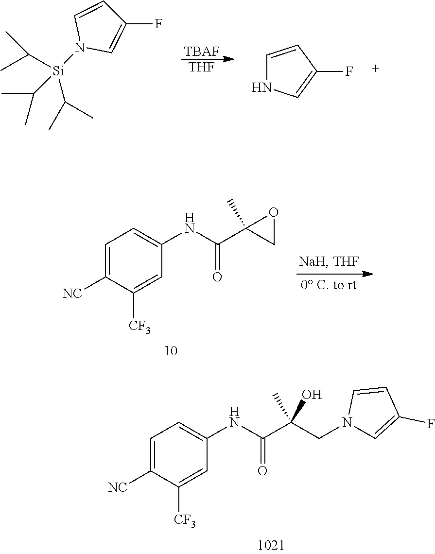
[TBAF].[THF].[Si](C(C)C)(C(C)C)(C(C)C)N1C=C(F)C=C1.C1=CC(F)=CN1.C1=C([NC])C([CF3])=CC(NC(C2(C)CO2)=O)=C1.C1=C([NC])C([CF3])=CC(NC(C(CN2C=C(F)C=C2)(C)O)=O)=C1
